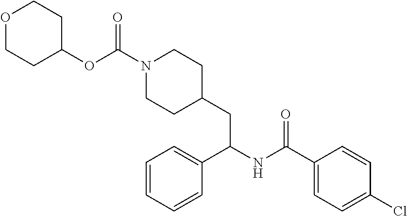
C1C(OC(N2CCC(CC(NC(C3=CC=C(Cl)C=C3)=O)C3=CC=CC=C3)CC2)=O)CCOC1
